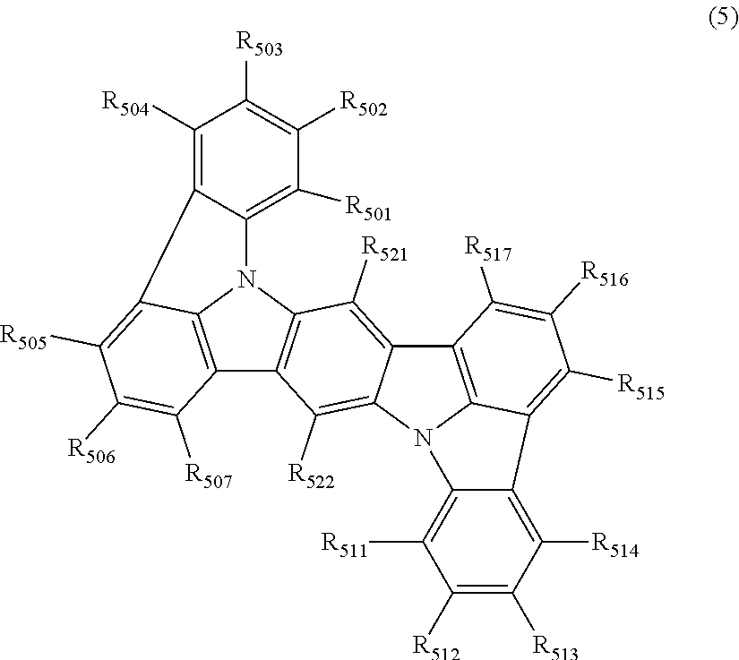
C1([R504])=C2C(=C([R501])C([R502])=C1[R503])N1C3=C(C4=C1C([R521])=C1C(=C4[R522])N4C5=C1C([R517])=C([R516])C([R515])=C5C1=C([R514])C([R513])=C([R512])C([R511])=C14)C([R507])=C([R506])C([R505])=C23
